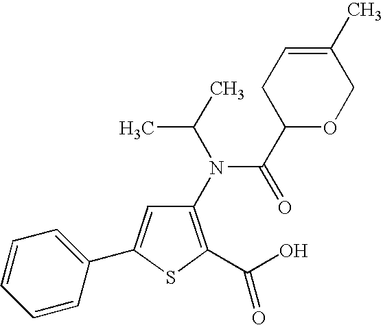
C1(N(C(C)C)C(C2OCC(C)=CC2)=O)=C(C(O)=O)SC(C2=CC=CC=C2)=C1
